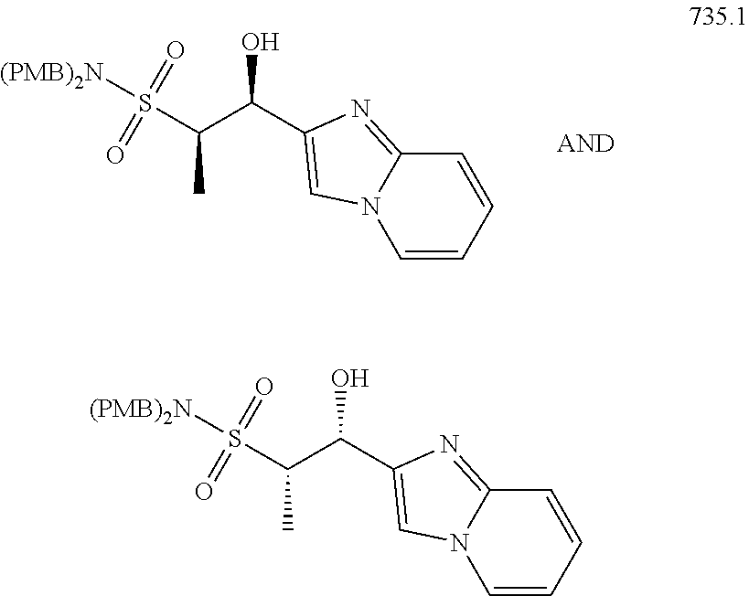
C1=CC=CN2C1=NC(C(C(S([(PMB)2N])(=O)=O)C)O)=C2.C1=CC=CN2C1=NC(C(C(S([(PMB)2N])(=O)=O)C)O)=C2
